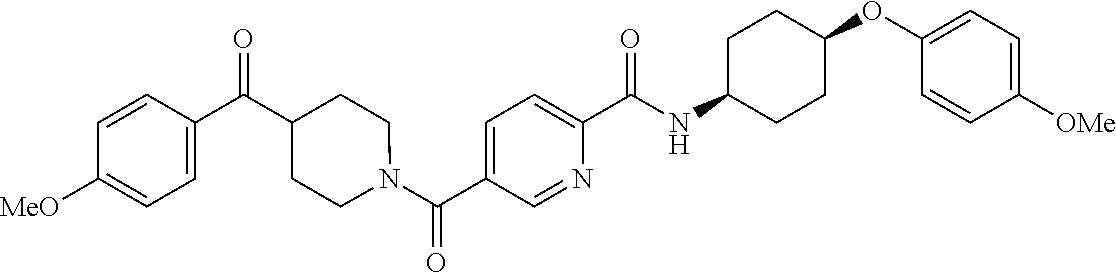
N(C(C1=CC=C(C(=O)N2CCC(C(C3=CC=C([OMe])C=C3)=O)CC2)C=N1)=O)C1CCC(OC2=CC=C([OMe])C=C2)CC1
